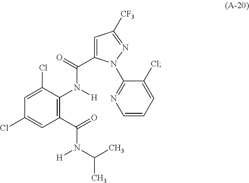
C1=C(Cl)C(N([H])C(=O)C2=CC([CF3])=NN2C2=NC=CC=C2Cl)=C(C(=O)N(C(C)C)[H])C=C1Cl
